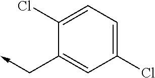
C1(Cl)=CC=C(Cl)C=C1C->C
